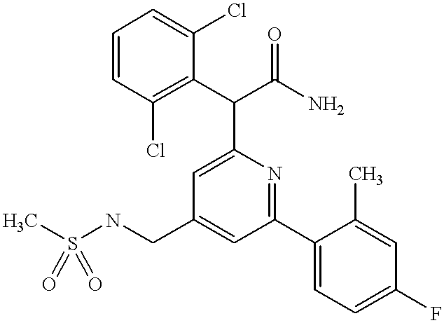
CS(NCC1=CC(C2=CC=C(F)C=C2C)=NC(C(C2=C(Cl)C=CC=C2Cl)C(N)=O)=C1)(=O)=O
